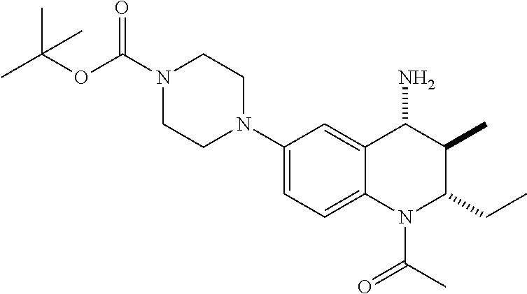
C1(N2CCN(C(OC(C)(C)C)=O)CC2)=CC=C2C(=C1)C(N)C(C)C(CC)N2C(=O)C
